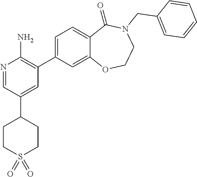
N1=CC(C2CCS(=O)(=O)CC2)=CC(C2=CC=C3C(=C2)OCCN(CC2=CC=CC=C2)C3=O)=C1N
